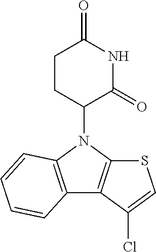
N1(C2CCC(=O)NC2=O)C2=C(C3=C1C=CC=C3)C(Cl)=CS2
